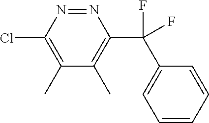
C1(C)=C(Cl)N=NC(C(F)(F)C2=CC=CC=C2)=C1C
